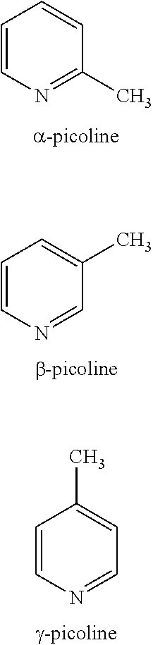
C1=CN=C(C)C=C1.C1=CC=C(C)C=N1.C1=CC(C)=CC=N1
